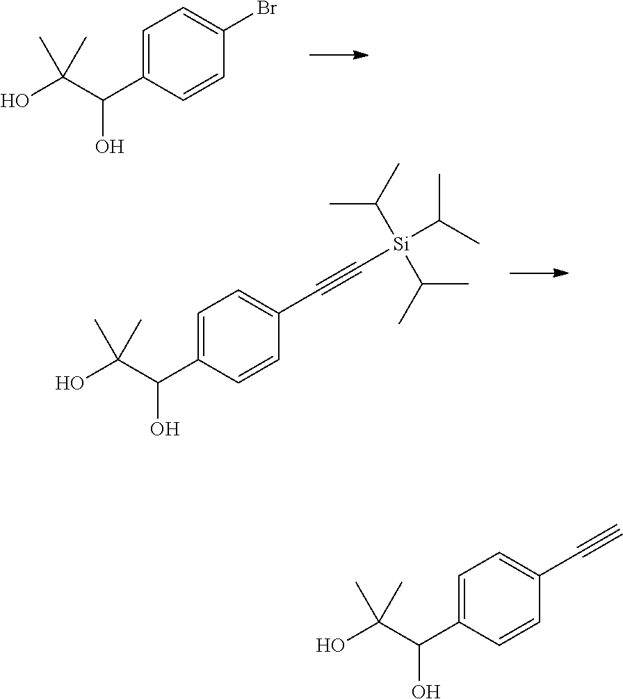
C1=C(C(C(O)(C)C)O)C=CC(Br)=C1.C1=C(C(C(O)(C)C)O)C=CC(C#C[Si](C(C)C)(C(C)C)C(C)C)=C1.C1=C(C(C(O)(C)C)O)C=CC(C#C)=C1
